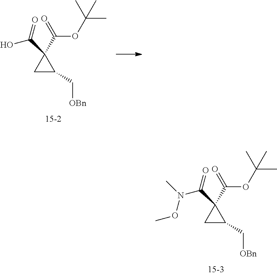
C1C(C[OBn])C1(C(=O)O)C(=O)OC(C)(C)C.C1C(C[OBn])C1(C(=O)N(C)OC)C(=O)OC(C)(C)C
